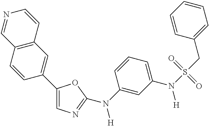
C1=C(C2=CC3=C(C=C2)C=NC=C3)OC(N(C2=CC(N([H])S(CC3=CC=CC=C3)(=O)=O)=CC=C2)[H])=N1
